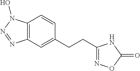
C12=C(C=C(CCC3=NOC(=O)N3)C=C1)N=NN2O
